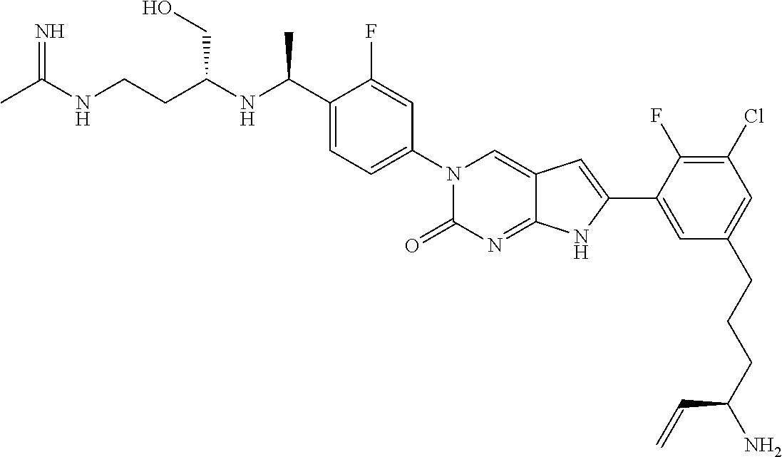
CC(NCCC(NC(C1=CC=C(N2C(=O)N=C3C(=C2)C=C(C2=CC(CCCC(N)C=C)=CC(Cl)=C2F)N3)C=C1F)C)CO)=N
